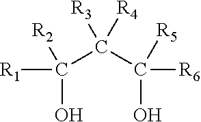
OC([R1])([R2])C(C([R6])(O)[R5])([R4])[R3]
